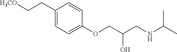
[H3CO]CCC1=CC=C(OCC(CNC(C)C)O)C=C1
